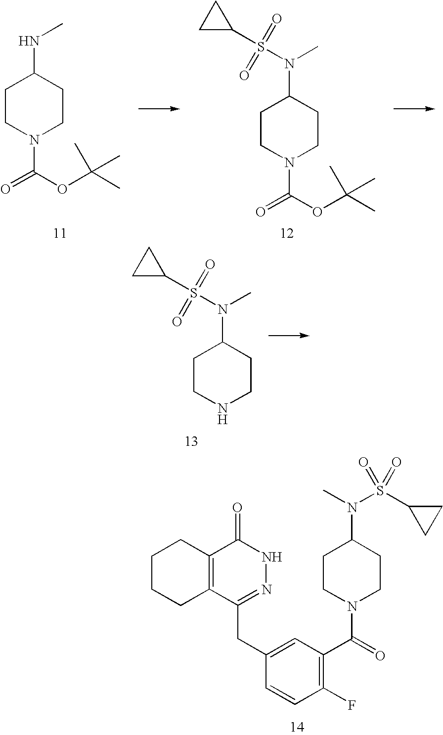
C1CN(C(=O)OC(C)(C)C)CCC1N(C)S(C1CC1)(=O)=O.C1CN(C(=O)OC(C)(C)C)CCC1NC.C1CNCCC1N(C)S(C1CC1)(=O)=O.C1CCC2=C(C1)C(=O)NN=C2CC1=CC(C(=O)N2CCC(N(C)S(C3CC3)(=O)=O)CC2)=C(F)C=C1
